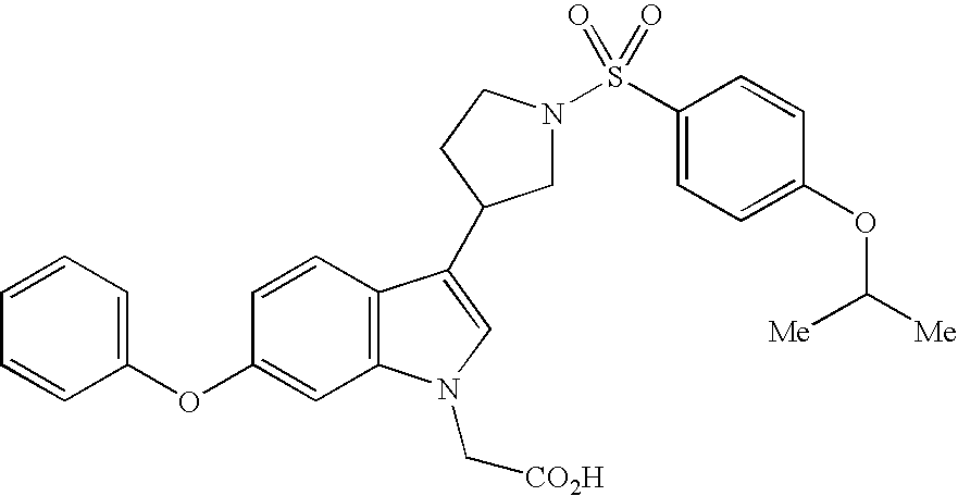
C1N(S(C2=CC=C(OC([Me])[Me])C=C2)(=O)=O)CCC1C1=CN(C[CO2H])C2=C1C=CC(OC1=CC=CC=C1)=C2
